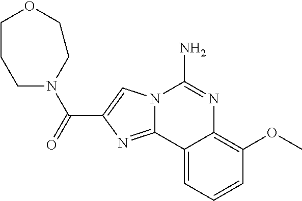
N12C(=NC(C(=O)N3CCCOCC3)=C1)C1=CC=CC(OC)=C1N=C2N
